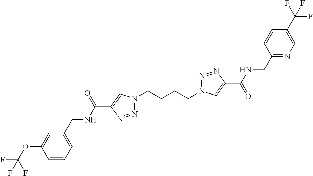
N1(CCCCN2N=NC(C(=O)NCC3=NC=C(C(F)(F)F)C=C3)=C2)N=NC(C(NCC2=CC=CC(OC(F)(F)F)=C2)=O)=C1
